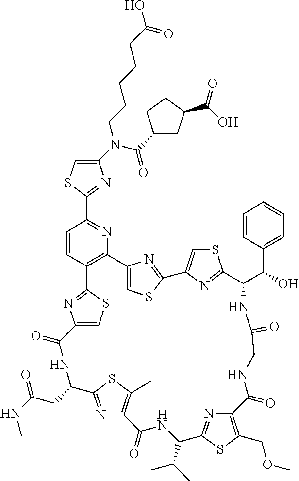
C1(N(C(=O)C2CC(C(O)=O)CC2)CCCCCC(O)=O)=CSC(C2=NC3=C(C=C2)C2=NC(=CS2)C(=O)NC(CC(NC)=O)C2=NC(=C(C)S2)C(=O)NC(C(C)C)C2=NC(=C(COC)S2)C(=O)NCC(=O)NC(C(C2=CC=CC=C2)O)C2=NC(=CS2)C2=NC3=CS2)=N1
